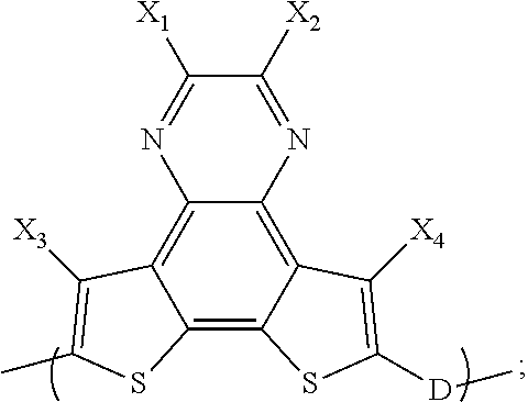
C12=C3C(=C4C(=C1C([X3])=C(C)S2)N=C([X1])C([X2])=N4)C([X4])=C([D]C)S3
